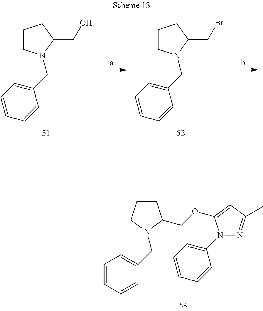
C1=CC=CC(CN2CCCC2COC2=CC(C)=NN2C2=CC=CC=C2)=C1.C1(CN2CCCC2CO)=CC=CC=C1.C1(CN2CCCC2CBr)=CC=CC=C1
